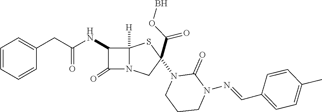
C1=CC=CC(CC(NC2C(=O)N3C2([H])SC(N2CCCN(N=CC4=CC=C(C)C=C4)C2=O)(C(=O)OB)C3)=O)=C1
